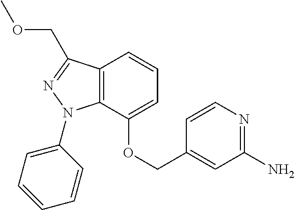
C1=C(OCC2=CC(N)=NC=C2)C2=C(C=C1)C(COC)=NN2C1=CC=CC=C1
